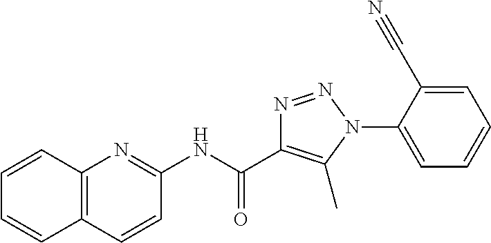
N(C(=O)C1=C(C)N(C2=CC=CC=C2C#N)N=N1)C1=NC2=C(C=C1)C=CC=C2
